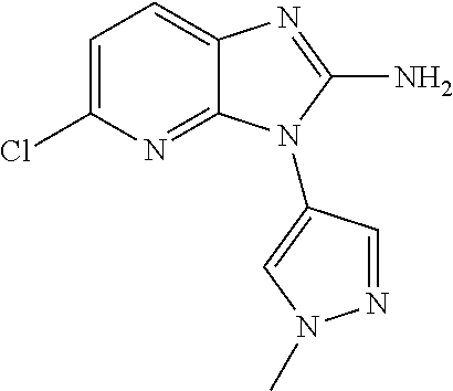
C1=C(Cl)N=C2C(=C1)N=C(N)N2C1=CN(C)N=C1
